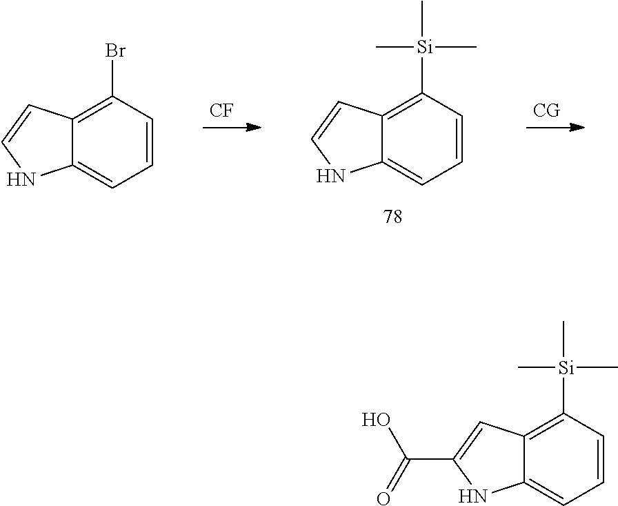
C12=C([Si](C)(C)C)C=CC=C1NC(C(=O)O)=C2.[CG].C12=C([Si](C)(C)C)C=CC=C1NC=C2.[CF].C12=C(Br)C=CC=C1NC=C2
